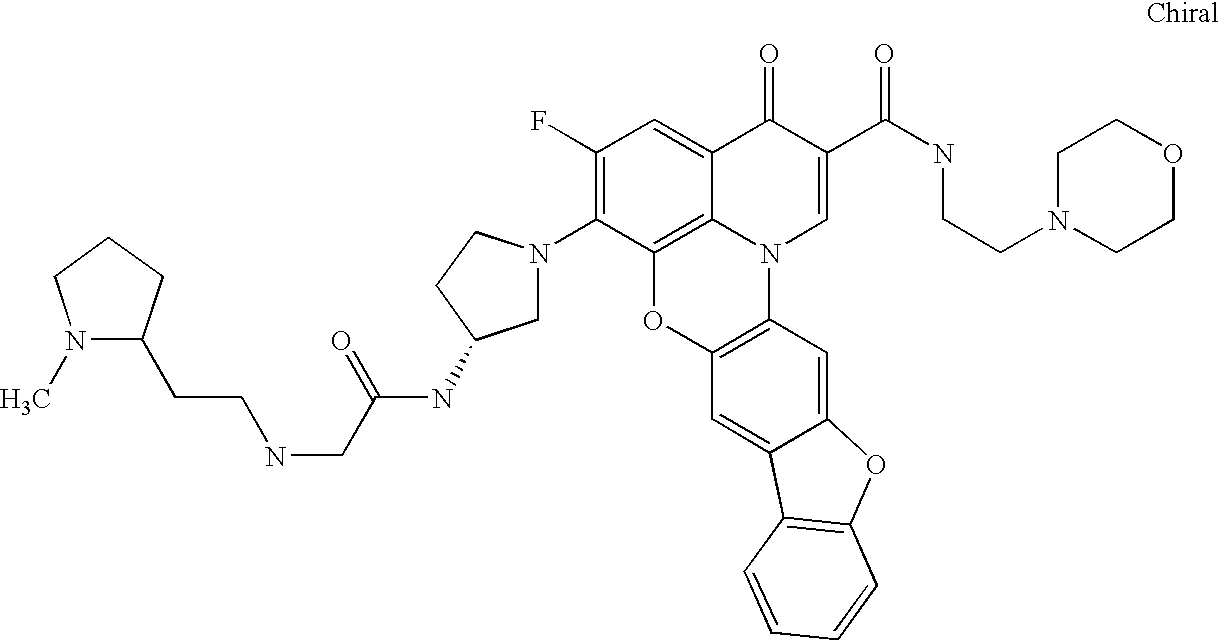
C1(F)=C(N2CC(NC(=O)CNCCC3N(C)CCC3)CC2)C2=C3C(=C1)C(=O)C(C(=O)NCCN1CCOCC1)=CN3C1=C(O2)C=C2C(=C1)OC1=C2C=CC=C1
